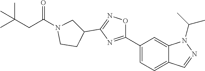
C1(C2=CC=C3C(=C2)N(C(C)C)N=C3)=NC(C2CCN(C(CC(C)(C)C)=O)C2)=NO1
